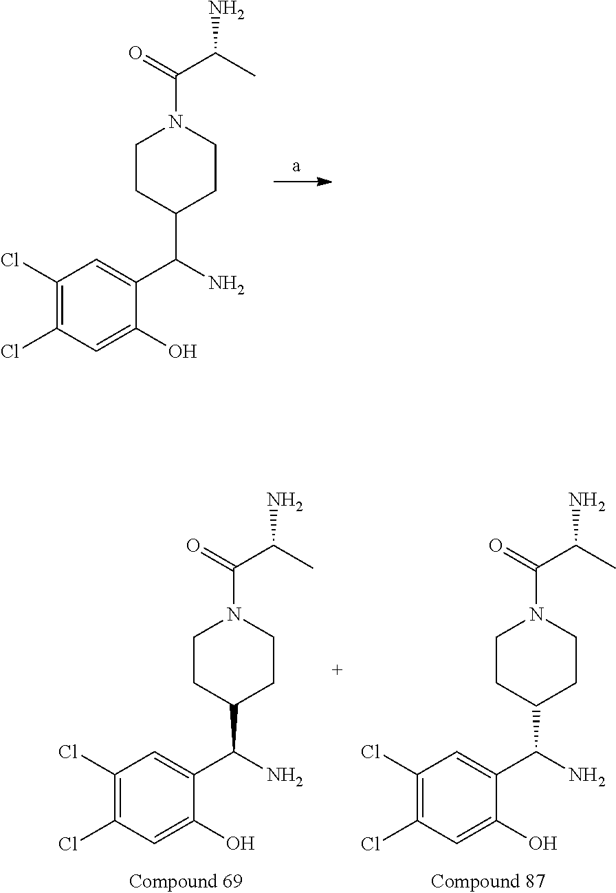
C1(Cl)=C(Cl)C=C(O)C(C(C2CCN(C(C(N)C)=O)CC2)N)=C1.C1(Cl)=C(Cl)C=C(O)C(C(C2CCN(C(C(N)C)=O)CC2)N)=C1.C1(Cl)=C(Cl)C=C(O)C(C(C2CCN(C(C(N)C)=O)CC2)N)=C1
